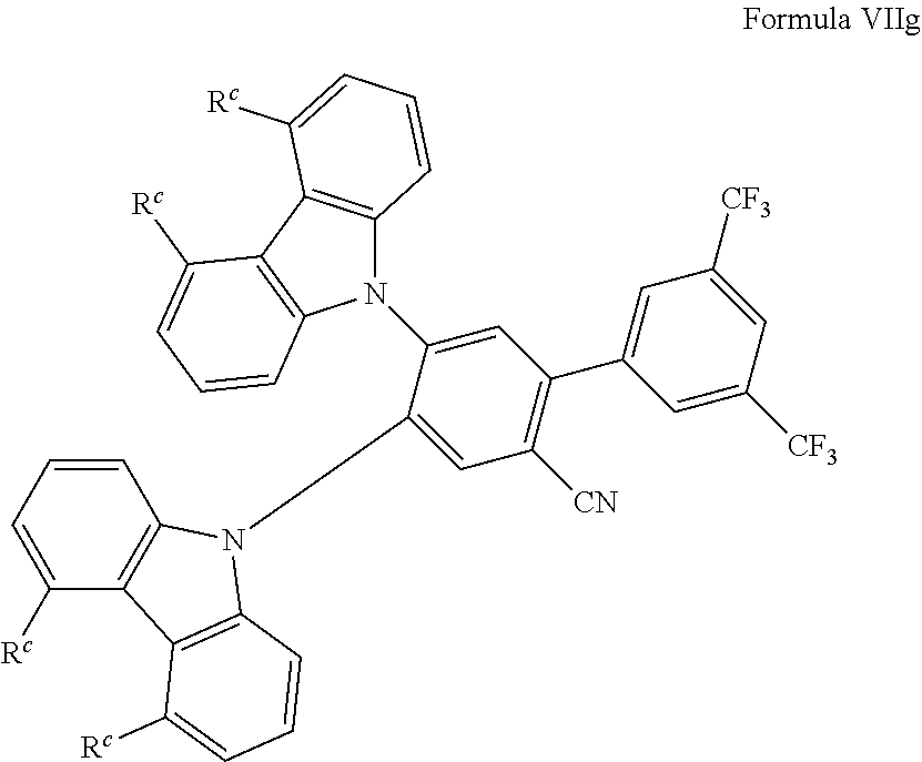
C1([Rc])=CC=CC2=C1C1=C(N2C2=CC([CN])=C(C3=CC([CF3])=CC([CF3])=C3)C=C2N2C3=C(C4=C2C=CC=C4[Rc])C([Rc])=CC=C3)C=CC=C1[Rc]
